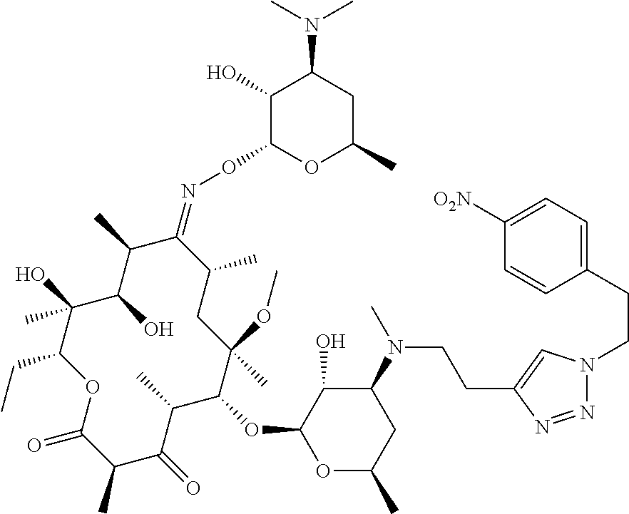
C1(OC2C(O)C(N(C)CCC3=CN(CCC4=CC=C([O2N])C=C4)N=N3)CC(C)O2)C(C)C(=O)C(C)C(=O)OC(CC)C(O)(C)C(O)C(C)C(=NOC2OC(C)CC(N(C)C)C2O)C(C)CC1(OC)C
